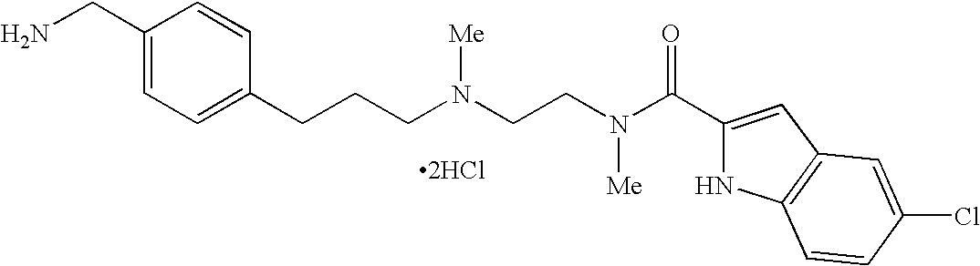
C1(CN)=CC=C(CCCN(CCN(C(C2=CC3=C(N2)C=CC(Cl)=C3)=O)[Me])[Me])C=C1.[2HCl]
